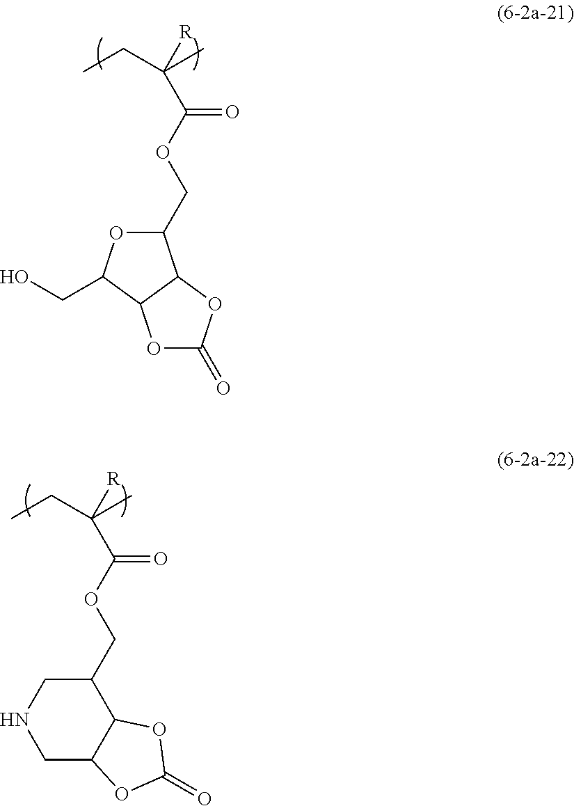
O(C(C([R])(CC)C)=O)CC1OC(CO)C2C1OC(=O)O2.O(C(C([R])(CC)C)=O)CC1CNCC2C1OC(=O)O2
